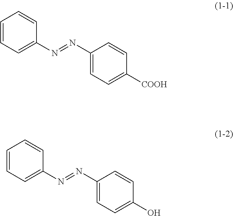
C1=CC=C(N=NC2=CC=C([COOH])C=C2)C=C1.C1=CC=C(N=NC2=CC=C(O)C=C2)C=C1
